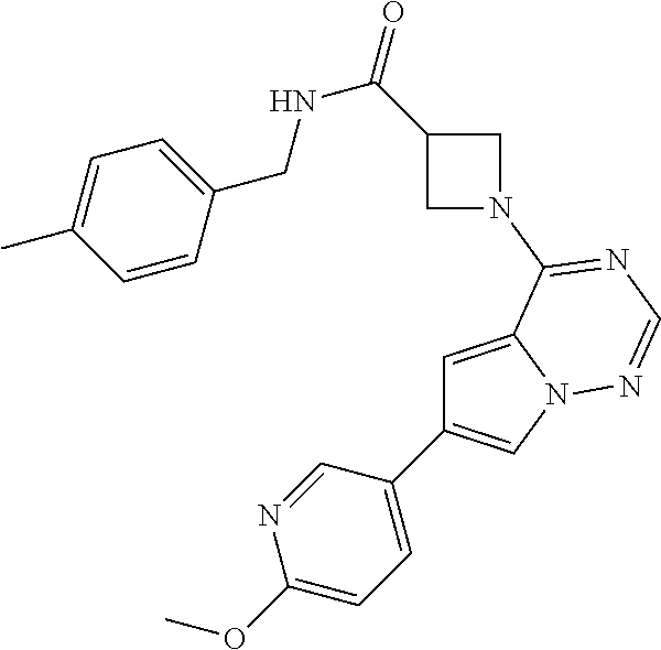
C1=C2N(C=C1C1=CC=C(OC)N=C1)N=CN=C2N1CC(C(=O)NCC2=CC=C(C)C=C2)C1
